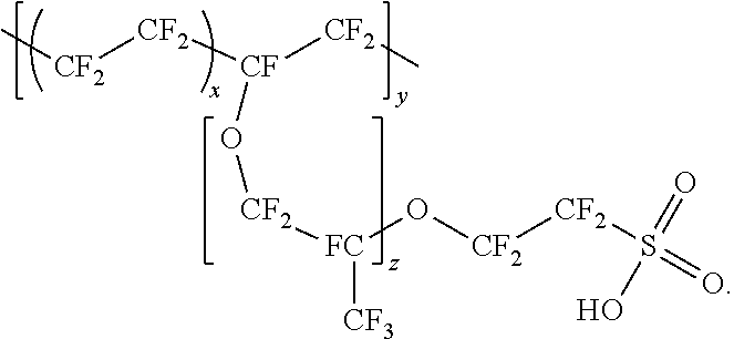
C[CF2][CF2][CF]([CF2]C)O[CF2][FC]([CF3])O[CF2][CF2]S(=O)(O)=O
